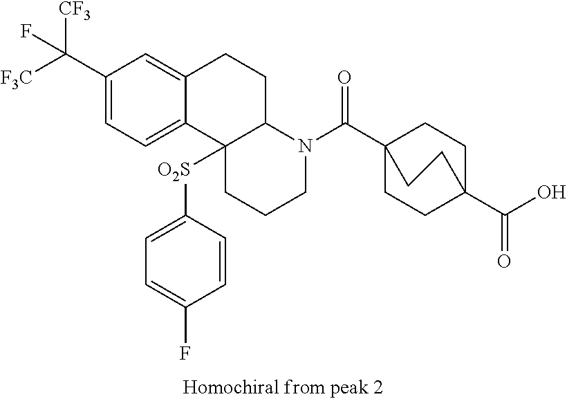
C(C1=CC=C2C(=C1)CCC1C2([O2S]C2=CC=C(F)C=C2)CCCN1C(C12CCC(C(O)=O)(CC1)CC2)=O)([F3C])([CF3])F
